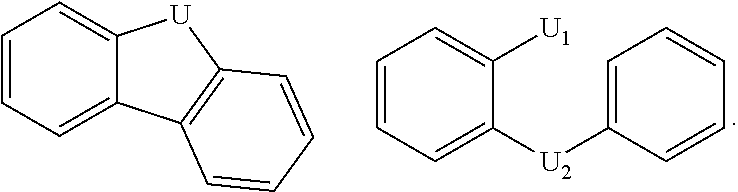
C1=CC=C([U2]C2=CC=CC=C2)C([U1])=C1.C1=CC=C2C(=C1)[U]C1=C2C=CC=C1
